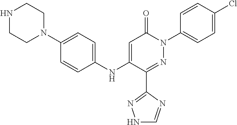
C1=C(NC2=CC=C(N3CCNCC3)C=C2)C(C2=NNC=N2)=NN(C2=CC=C(Cl)C=C2)C1=O
